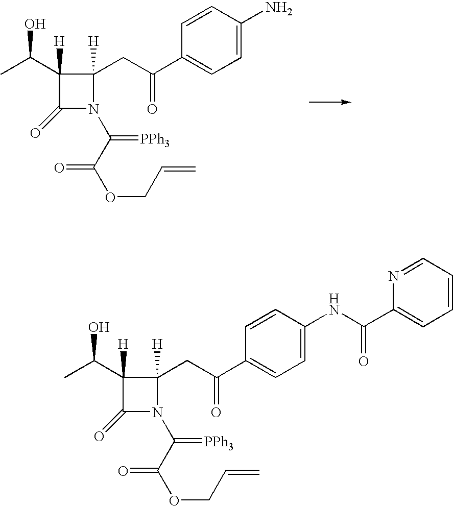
C1(=O)C([H])(C(O)C)C([H])(CC(=O)C2=CC=C(N)C=C2)N1C(C(=O)OCC=C)=[PPh3].C1(=O)C([H])(C(O)C)C([H])(CC(=O)C2=CC=C(NC(C3=CC=CC=N3)=O)C=C2)N1C(C(=O)OCC=C)=[PPh3]
